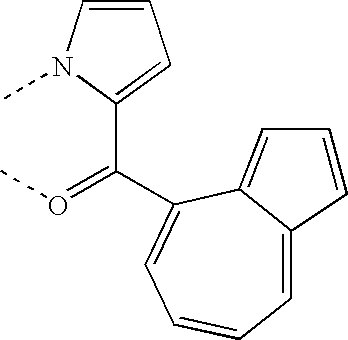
C1=C2C(=CC=C2)C(C(=OC)C2=CC=CN2C)=CC=C1
